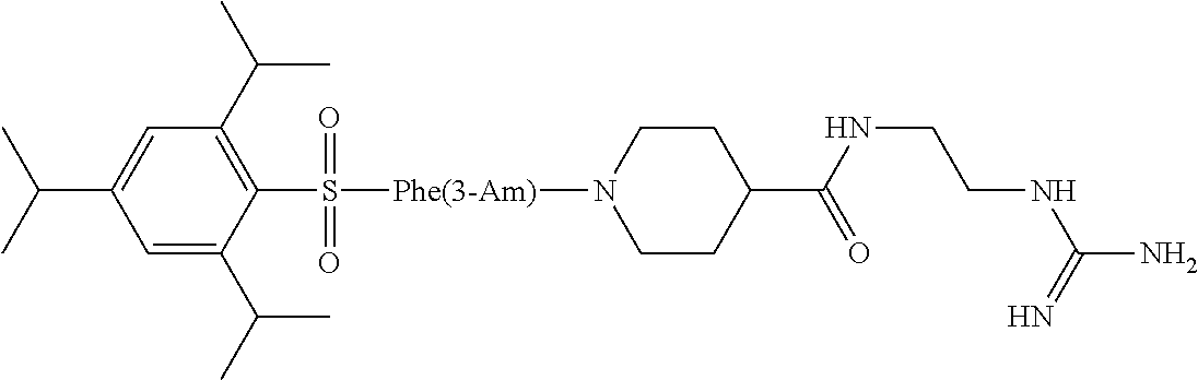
C1(C(C)C)=CC(C(C)C)=C(S(=O)(=O)[Phe(3-Am)]N2CCC(C(NCCNC(N)=N)=O)CC2)C(C(C)C)=C1
